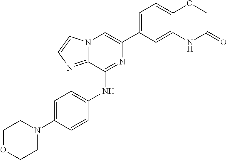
C1(C2=CC=C3C(=C2)NC(=O)CO3)=CN2C(=NC=C2)C(NC2=CC=C(N3CCOCC3)C=C2)=N1
